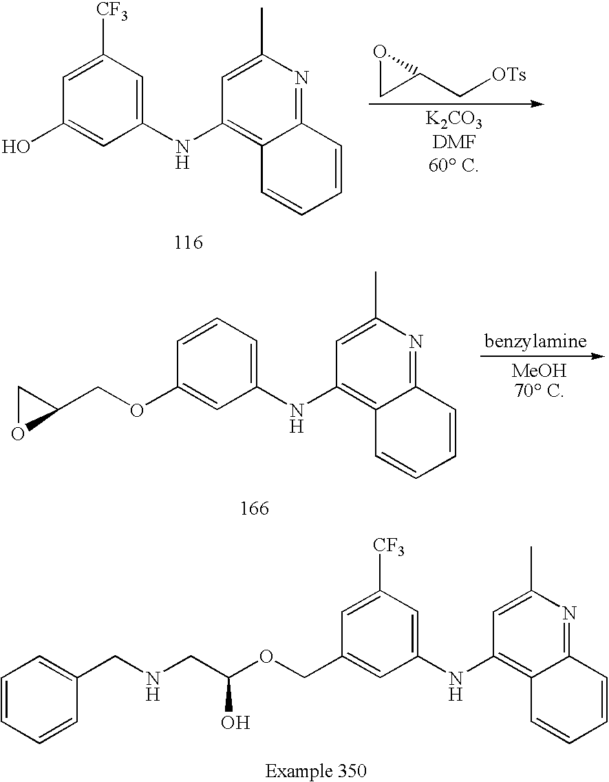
C1=C([CF3])C=C(NC2=C3C(=NC(C)=C2)C=CC=C3)C=C1COC(CNCC1=CC=CC=C1)O.[K2CO3DMF60 C].C1=C([CF3])C=C(NC2=C3C(=NC(C)=C2)C=CC=C3)C=C1O.C1C(C[OTs])O1.C1=CC=C(NC2=C3C(=NC(C)=C2)C=CC=C3)C=C1OCC1OC1
